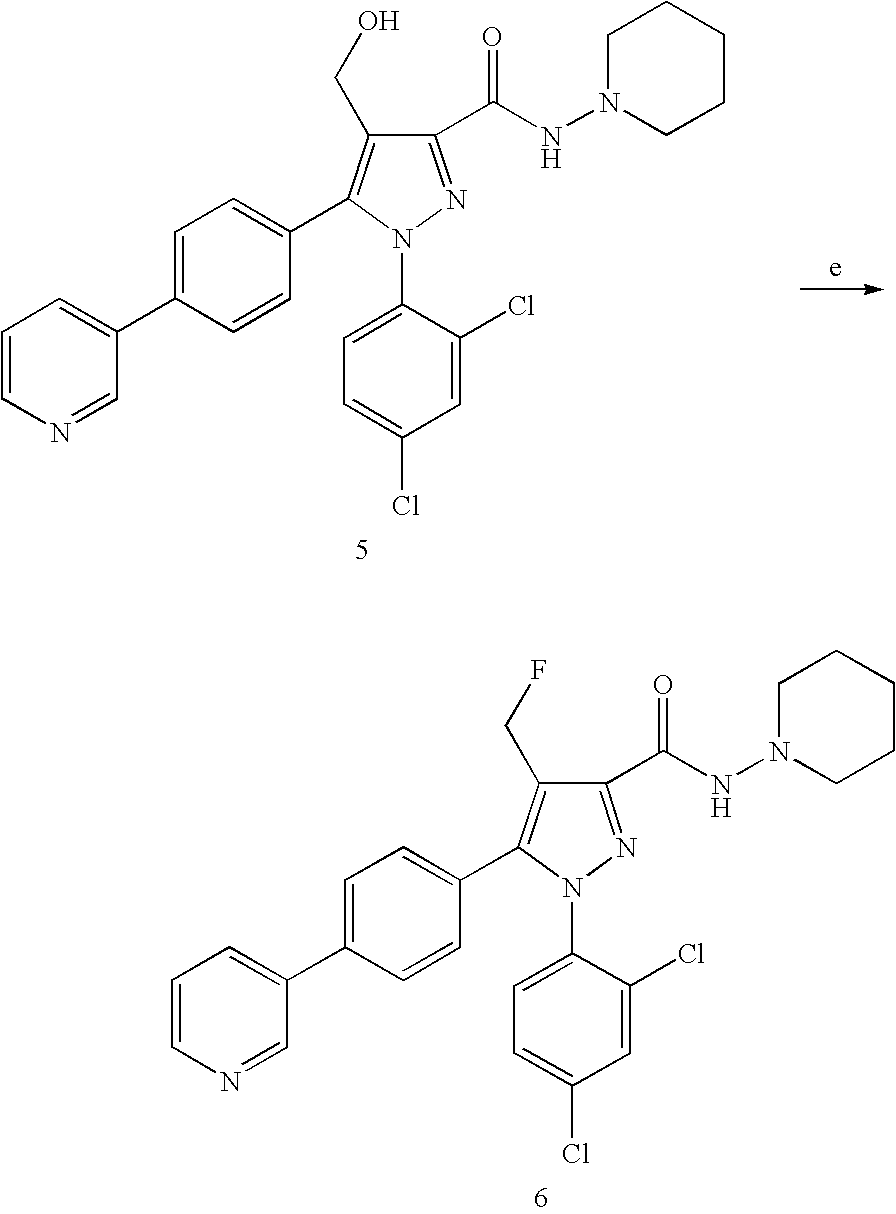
C1=C(C2=CC=CN=C2)C=CC(C2=C(CO)C(C(NN3CCCCC3)=O)=NN2C2=CC=C(Cl)C=C2Cl)=C1.C1=C(C2=CC=CN=C2)C=CC(C2=C(CF)C(C(NN3CCCCC3)=O)=NN2C2=CC=C(Cl)C=C2Cl)=C1
